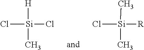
Cl[Si]([H])(C)Cl.Cl[Si](C)(C)[R]
